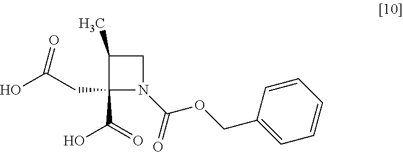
C1(CC(O)=O)(C(O)=O)C(C)CN1C(=O)OCC1=CC=CC=C1
